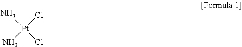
N[Pt](Cl)(N)Cl
